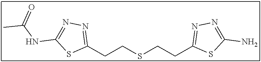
C1(CCSCCC2=NN=C(N)S2)=NN=C(NC(C)=O)S1
